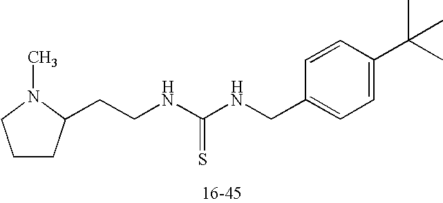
C1CC(CCNC(NCC2=CC=C(C(C)(C)C)C=C2)=S)N(C)C1
